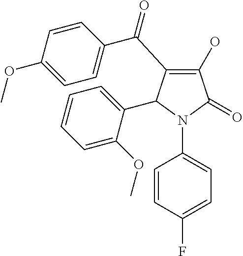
C1(O)=C(C(C2=CC=C(OC)C=C2)=O)C(C2=CC=CC=C2OC)N(C2=CC=C(F)C=C2)C1=O
